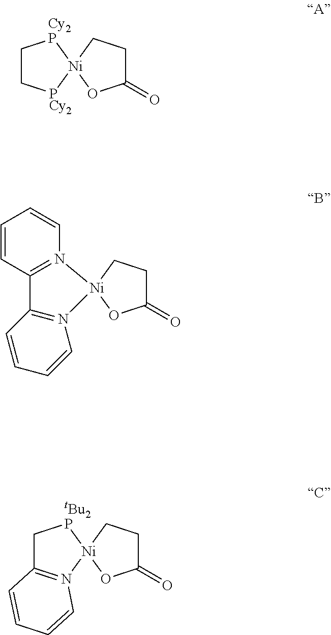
C1C[PCy2][Ni]2([Cy2P]1)OC(=O)CC2.C1C2=N([Ni]3([tBu2P]1)OC(=O)CC3)C=CC=C2.C1=CC2=N(C=C1)[Ni]1(OC(=O)CC1)N1=C2C=CC=C1
